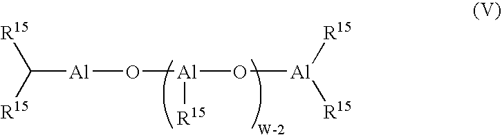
C([Al]O[Al]([R15])O[Al]([R15])[R15])([R15])[R15]
